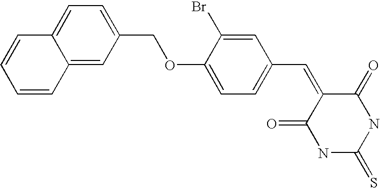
C1(C=C2C(=O)NC(=S)NC2=O)=CC=C(OCC2=CC=C3C(=C2)C=CC=C3)C(Br)=C1
